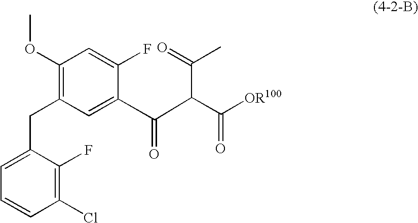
C1(OC)=C(CC2=CC=CC(Cl)=C2F)C=C(C(C(C([OR100])=O)C(=O)C)=O)C(F)=C1
